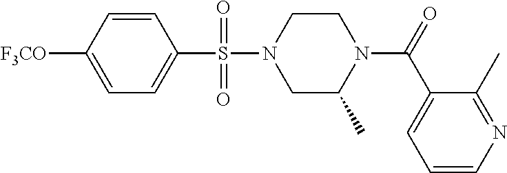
C1([F3CO])=CC=C(S(N2CC(C)N(C(=O)C3=CC=CN=C3C)CC2)(=O)=O)C=C1
